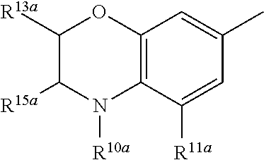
C1([R13a])C([R15a])N([R10a])C2=C(O1)C=C(C)C=C2[R11a]
